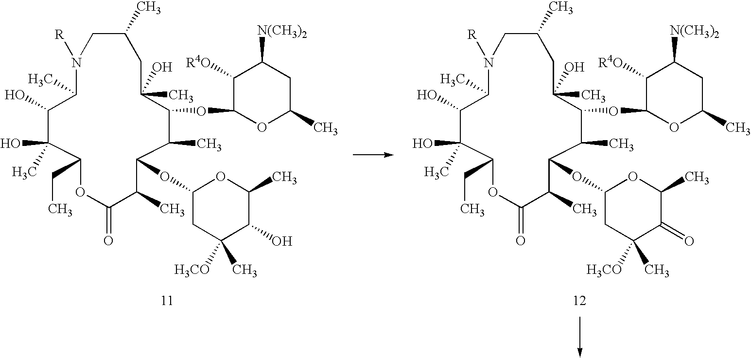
C1C(C)CN([R])C(C)C(O)C(O)(C)C(CC)OC(=O)C(C)C(OC2CC(C)([H3CO])C(O)C(C)O2)C(C)C(OC2OC(C)CC([N(CH3)2])C2[R4O])C1(O)C.C1C(C)CN([R])C(C)C(O)C(O)(C)C(CC)OC(=O)C(C)C(OC2CC(C)([H3CO])C(=O)C(C)O2)C(C)C(OC2OC(C)CC([N(CH3)2])C2[R4O])C1(O)C
